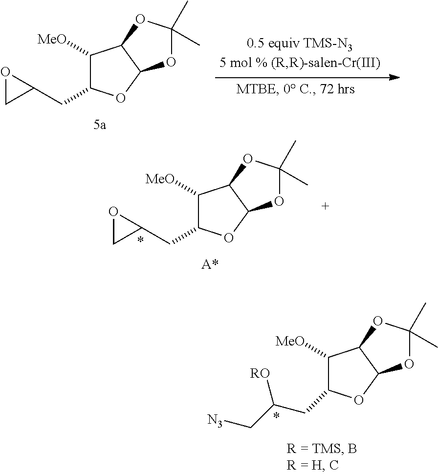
C1([MeO])C(CC(C[N3])[RO])OC2C1OC(C)(C)O2.C1([MeO])C(CC2OC2)OC2C1OC(C)(C)O2.C1([MeO])C(CC2OC2)OC2C1OC(C)(C)O2
